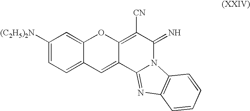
C12=CC=C([(C2H5)2N])C=C1OC1=C([CN])C(=N)N3C(=NC4=C3C=CC=C4)C1=C2
